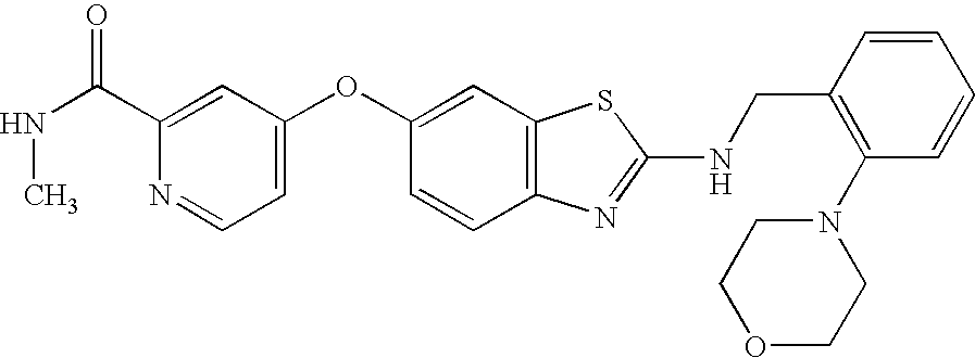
C1(C(NC)=O)=CC(OC2=CC3=C(C=C2)N=C(NCC2=C(N4CCOCC4)C=CC=C2)S3)=CC=N1
